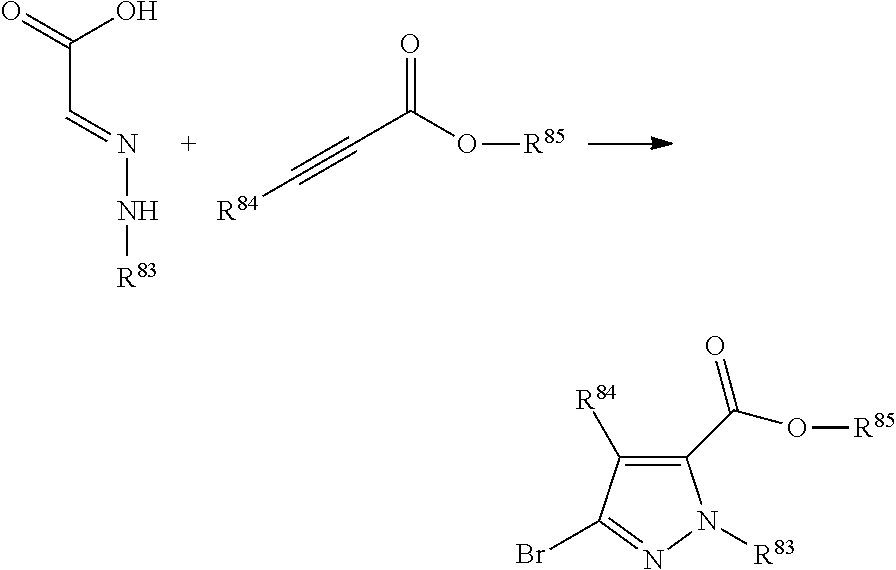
[R84]C#CC(O[R85])=O.O=C(O)C=NN[R83].C1(C(O[R85])=O)=C([R84])C(Br)=NN1[R83]
